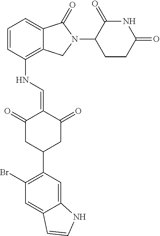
C1=CC(NC=C2C(=O)CC(C3=C(Br)C=C4C(=C3)NC=C4)CC2=O)=C2C(=C1)C(=O)N(C1CCC(=O)NC1=O)C2
